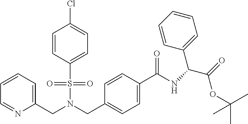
C1=CC=C(CN(S(=O)(=O)C2=CC=C(Cl)C=C2)CC2=CC=C(C(NC(C3=CC=CC=C3)C(OC(C)(C)C)=O)=O)C=C2)N=C1
